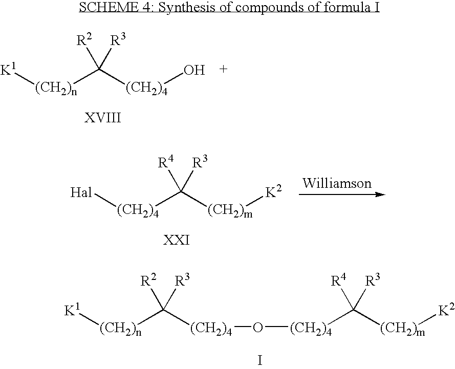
[Hal][(CH2)4]C([(CH2)m][K2])([R4])[R3].[K1][(CH2)n]C([(CH2)4]O[(CH2)4]C([(CH2)m][K2])([R4])[R3])([R2])[R3].I.[K1][(CH2)n]C([(CH2)4]O)([R2])[R3]
